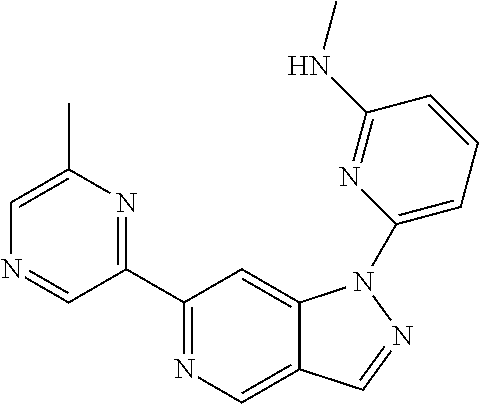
C1(C2=NC(C)=CN=C2)=NC=C2C(=C1)N(C1=CC=CC(NC)=N1)N=C2
